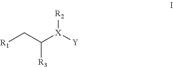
[R1]CC([X]([Y])[R2])[R3]
